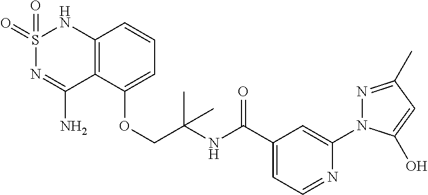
C12=C(C(OCC(NC(C3=CC=NC(N4N=C(C)C=C4O)=C3)=O)(C)C)=CC=C1)C(N)=NS(=O)(=O)N2
